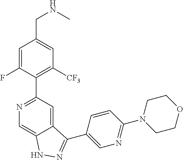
C1([CF3])=C(C2=NC=C3C(=C2)C(C2=CN=C(N4CCOCC4)C=C2)=NN3)C(F)=CC(CNC)=C1
